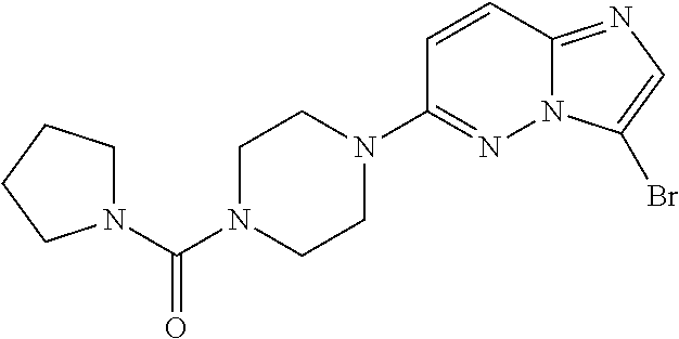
C1=CC2=NC=C(Br)N2N=C1N1CCN(C(N2CCCC2)=O)CC1
